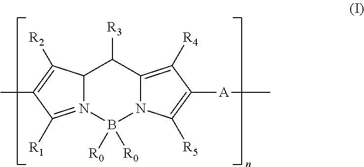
C12N(=C([R1])C(C)=C1[R2])B([R0])([R0])N1C(=C([R4])C([A]C)=C1[R5])C2[R3]
